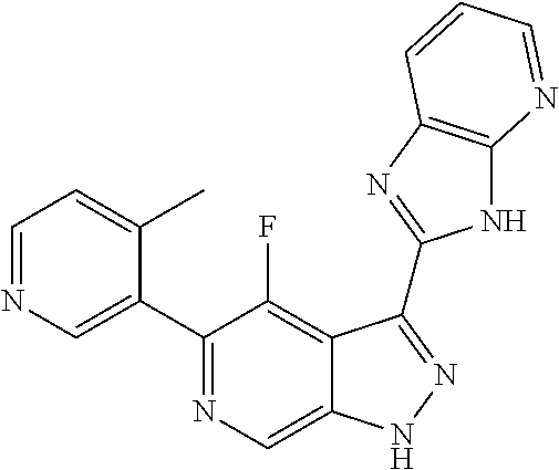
C1=NC=C(C2=NC=C3C(=C2F)C(C2=NC4=C(N2)N=CC=C4)=NN3)C(C)=C1
